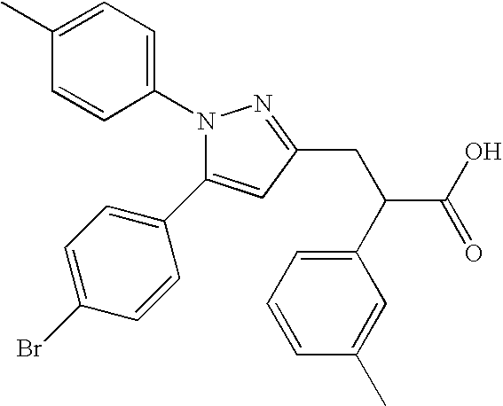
N1(C2=CC=C(C)C=C2)C(C2=CC=C(Br)C=C2)=CC(CC(C2=CC=CC(C)=C2)C(O)=O)=N1
